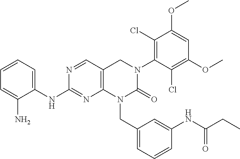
C1=CC=C(NC2=NC3=C(C=N2)CN(C2=C(Cl)C(OC)=CC(OC)=C2Cl)C(=O)N3CC2=CC=CC(NC(CC)=O)=C2)C(N)=C1
